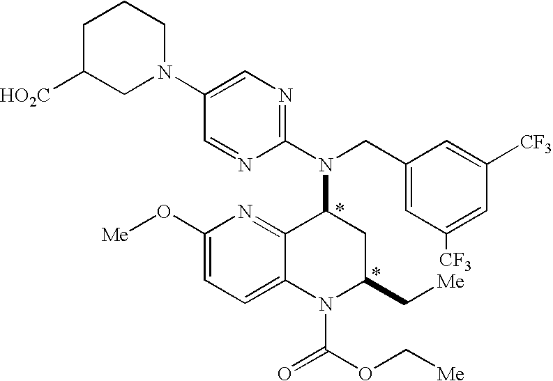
C1=C(N2CCCC([HO2C])C2)C=NC(N(CC2=CC([CF3])=CC([CF3])=C2)C2C3=NC(O[Me])=CC=C3N(C(=O)OC[Me])C(C[Me])C2)=N1
